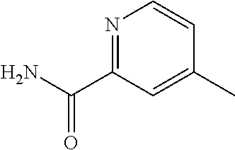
N1=C(C(N)=O)C=C(C)C=C1
